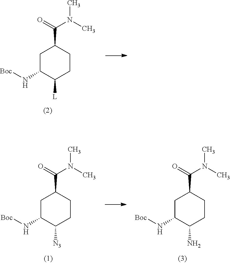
C1C(N[Boc])C([N3])CCC1C(=O)N(C)C.C1C(N[Boc])C(N)CCC1C(=O)N(C)C.C1C(N[Boc])C([L])CCC1C(=O)N(C)C
